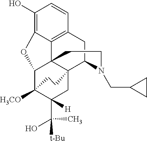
C1(O)=C2C3=C(C=C1)CC1C45C3(C(C([H3CO])(C([H])(C(O)(C)[t-Bu])C4)CC5)O2)CCN1CC1CC1
